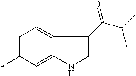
C12=CC(F)=CC=C1C(C(C(C)C)=O)=CN2
